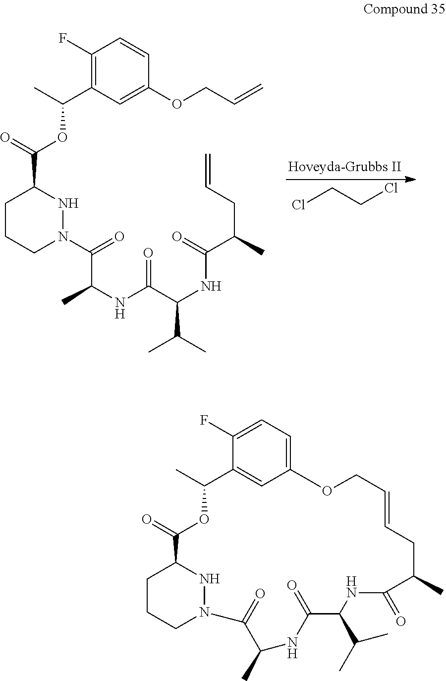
ClCCCl.C1CCN(C(=O)C(NC(C(NC(C(C)CC=C)=O)C(C)C)=O)C)NC1C(=O)OC(C1=C(F)C=CC(OCC=C)=C1)C.C1CCN2NC1C(=O)OC(C)C1=CC(=CC=C1F)OCC=CCC(C)C(=O)NC(C(C)C)C(=O)NC(C)C2=O
